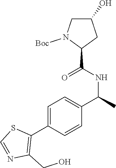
C1=C(C2=C(CO)N=CS2)C=CC(C(NC(=O)C2CC(O)CN2[Boc])C)=C1
